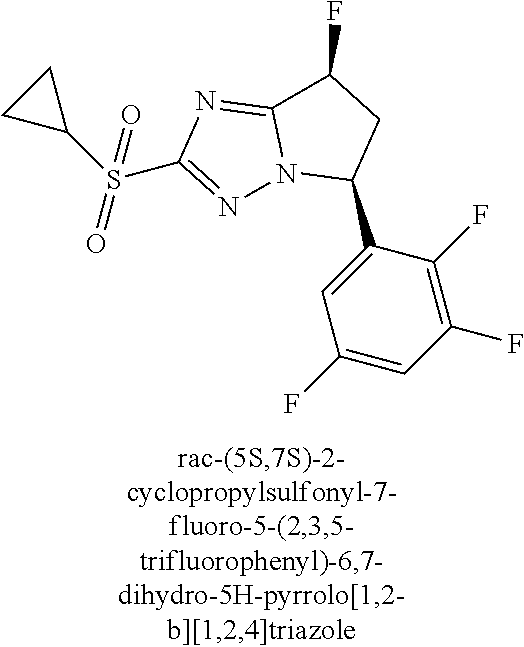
C1(C2CC(F)C3=NC(S(C4CC4)(=O)=O)=NN23)=CC(F)=CC(F)=C1F
